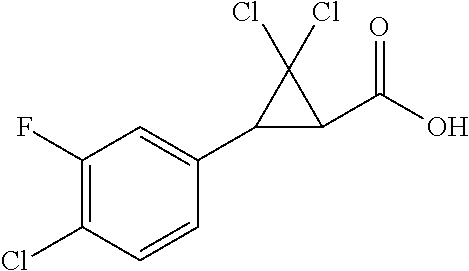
C1(Cl)=C(F)C=C(C2C(C(O)=O)C2(Cl)Cl)C=C1
